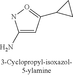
C1(N)=CC(C2CC2)=ON1
